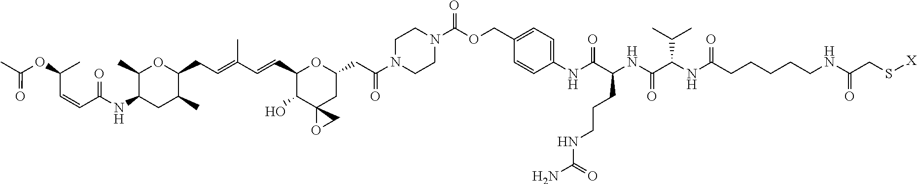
C1(C)C(NC(=O)C=CC(C)OC(=O)C)CC(C)C(CC=C(C)C=CC2C(O)C3(CC(CC(=O)N4CCN(C(OCC5=CC=C(NC(C(CCCNC(N)=O)NC(C(NC(CCCCCNC(=O)CS[X])=O)C(C)C)=O)=O)C=C5)=O)CC4)O2)OC3)O1
